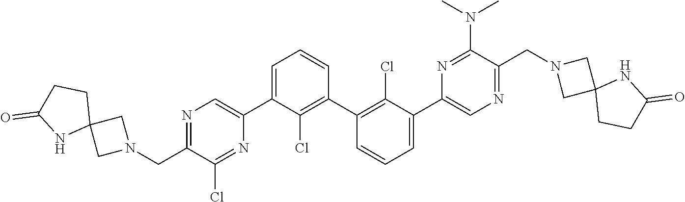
N1=C(CN2CC3(C2)CCC(=O)N3)C(Cl)=NC(C2=CC=CC(C3=C(Cl)C(C4=CN=C(CN5CC6(C5)CCC(=O)N6)C(N(C)C)=N4)=CC=C3)=C2Cl)=C1
